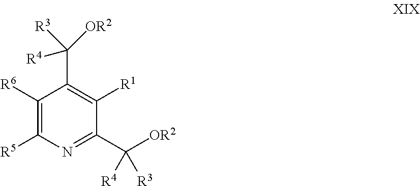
[R5]C1=C([R6])C(C([OR2])([R4])[R3])=C([R1])C(C([OR2])([R3])[R4])=N1
